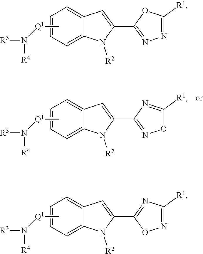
C1=C2C(=CC=C1)C=C(C1=NN=C([R1])O1)N2[R2].[Q1](C)N([R3])[R4].C1=C2C(=CC=C1)C=C(C1=NOC([R1])=N1)N2[R2].[Q1](C)N([R3])[R4].C1=C2C(=CC=C1)C=C(C1=NC([R1])=NO1)N2[R2].[Q1](C)N([R3])[R4]
